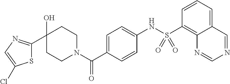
C1(O)(C2=NC=C(Cl)S2)CCN(C(C2=CC=C(NS(C3=C4C(=CC=C3)C=NC=N4)(=O)=O)C=C2)=O)CC1
